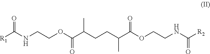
[R1]C(NCCOC(C(CCC(C(OCCNC([R2])=O)=O)C)C)=O)=O
